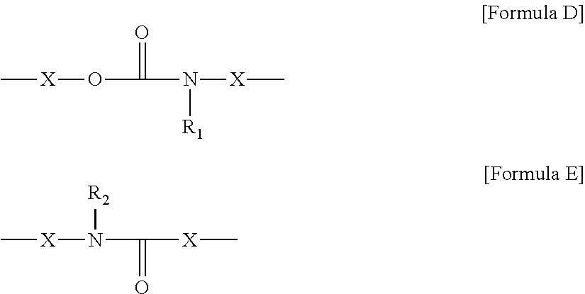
C[X]OC(=O)N([X]C)[R1].C[X]N([R2])C([X]C)=O
